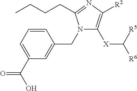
C1=C(C(O)=O)C=C(CN2C([X]C([R6])[R5])=C([R2])N=C2CCCC)C=C1
